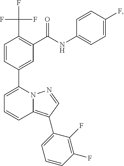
C1=CC(C2=CC=CC3=C(C4=CC=CC(F)=C4F)C=NN23)=CC(C(NC2=CC=C(F)C=C2)=O)=C1C(F)(F)F
